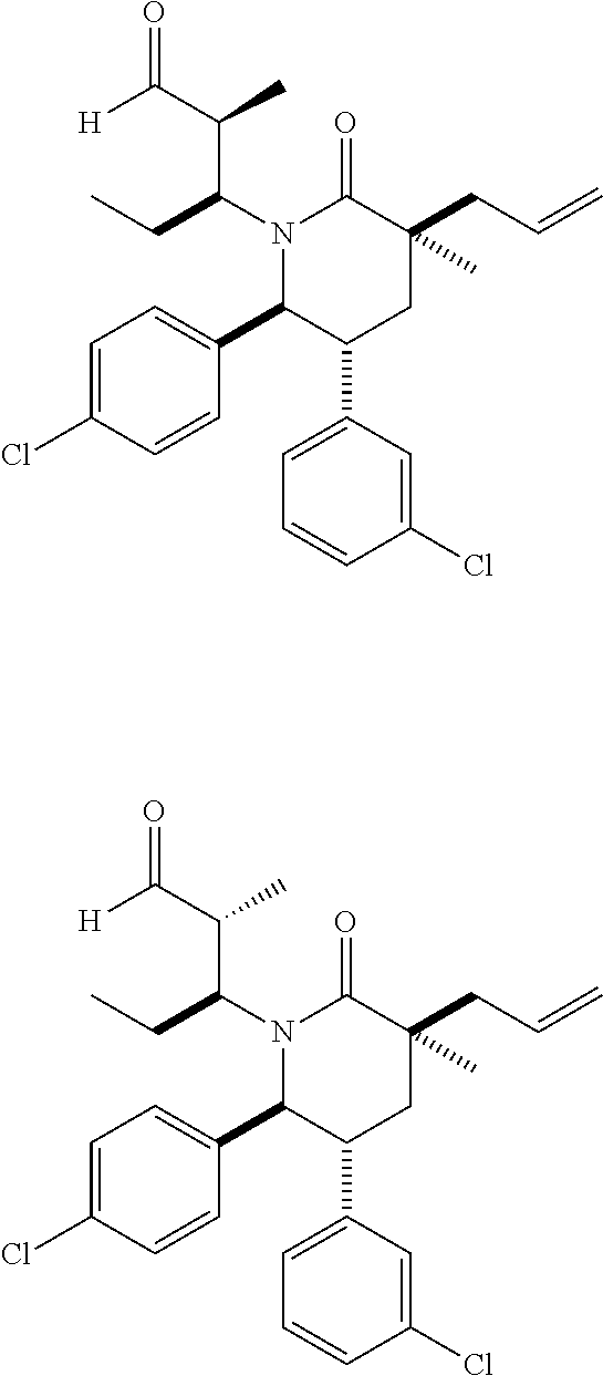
N1(C(CC)C(C([H])=O)C)C(C2=CC=C(Cl)C=C2)C(C2=CC=CC(Cl)=C2)CC(CC=C)(C)C1=O.N1(C(CC)C(C([H])=O)C)C(C2=CC=C(Cl)C=C2)C(C2=CC=CC(Cl)=C2)CC(CC=C)(C)C1=O
